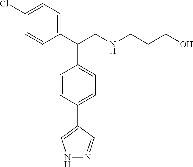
C1(C(C2=CC=C(C3=CNN=C3)C=C2)CNCCCO)=CC=C(Cl)C=C1
